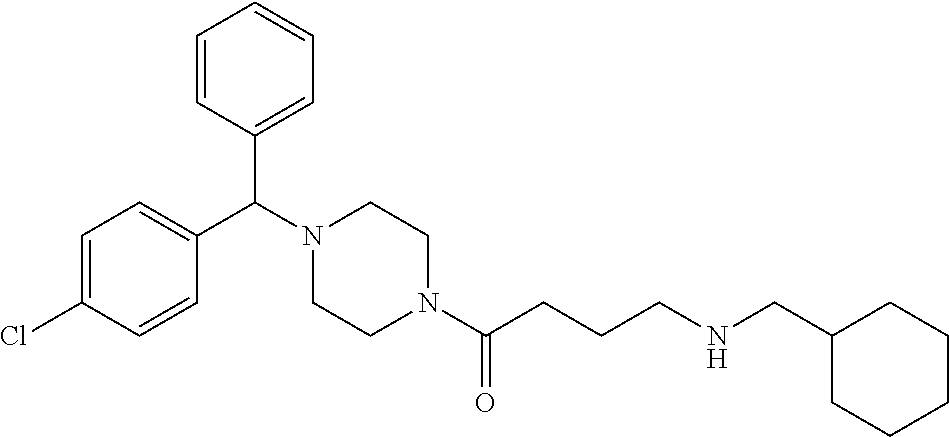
C1=C(Cl)C=CC(C(C2=CC=CC=C2)N2CCN(C(=O)CCCNCC3CCCCC3)CC2)=C1
